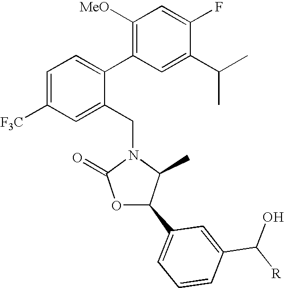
C1=C([F3C])C=C(CN2C(=O)OC(C3=CC=CC(C(O)[R])=C3)C2C)C(C2=C([MeO])C=C(F)C(C(C)C)=C2)=C1
